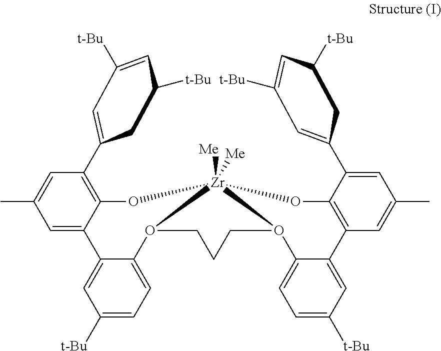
C1C([t-Bu])C=C([t-Bu])C=C1C1=C2C(=CC(C)=C1)C1=CC([t-Bu])=CC=C1O1CCCO3C4=CC=C([t-Bu])C=C4C4=C(C(C5=CC([t-Bu])=CC([t-Bu])C5)=CC(C)=C4)O[Zr]13([Me])([Me])O2
